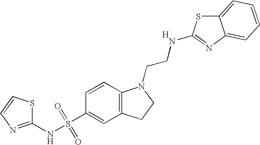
C1(NS(C2=CC3=C(C=C2)N(CCNC2=NC4=CC=CC=C4S2)CC3)(=O)=O)=NC=CS1.[H]
